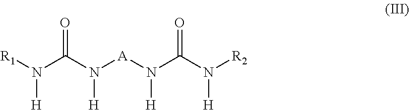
O=C(N([A]N(C(N([H])[R2])=O)[H])[H])N([R1])[H]
